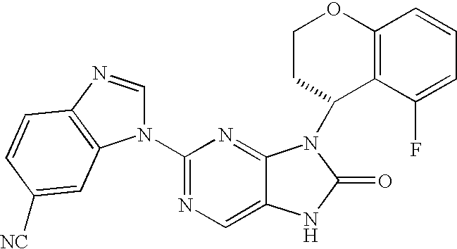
C12=CN=C(N3C=NC4=C3C=C([NC])C=C4)N=C1N(C1C3=C(OCC1)C=CC=C3F)C(=O)N2
